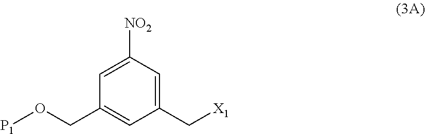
C([X1])C1=CC([NO2])=CC(CO[P1])=C1
